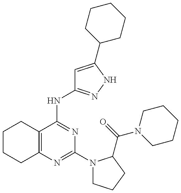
C12=C(C(NC3=NNC(C4CCCCC4)=C3)=NC(N3CCCC3C(=O)N3CCCCC3)=N1)CCCC2
